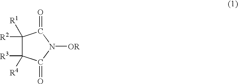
C1([R2])([R1])C([R3])([R4])C(=O)N([OR])C1=O
